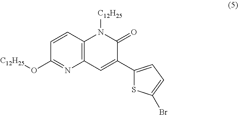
C1=CC2=C(N=C1O[C12H25])C=C(C1=CC=C(Br)S1)C(=O)N2[C12H25]
